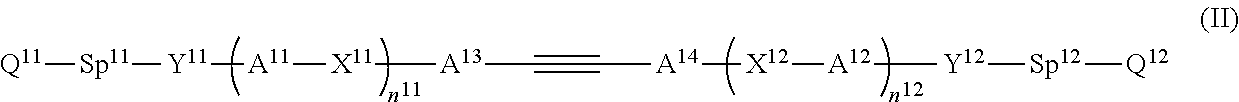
[Q11][Sp11][Y11][A11][X11][A13]C#C[A14][X12][A12][Y12][Sp12][Q12]
